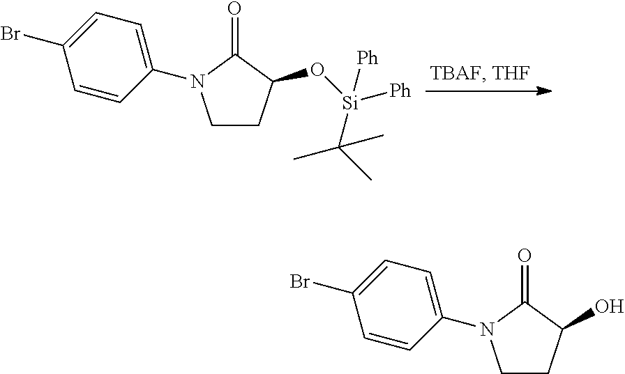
C1CC(O)C(=O)N1C1=CC=C(Br)C=C1.C1CC(O[Si](C(C)(C)C)([Ph])[Ph])C(=O)N1C1=CC=C(Br)C=C1
